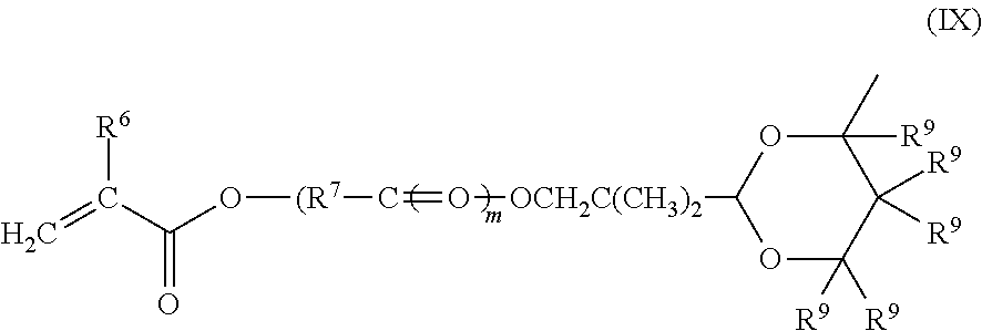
C=C(C(O[(R7]C=O[OCH2C(CH3)2]C1OC([R9])(C)C([R9])([R9])C([R9])([R9])O1)=O)[R6]
